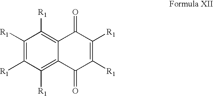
C1([R1])=C([R1])C([R1])=C2C(=C1[R1])C(=O)C([R1])=C([R1])C2=O
